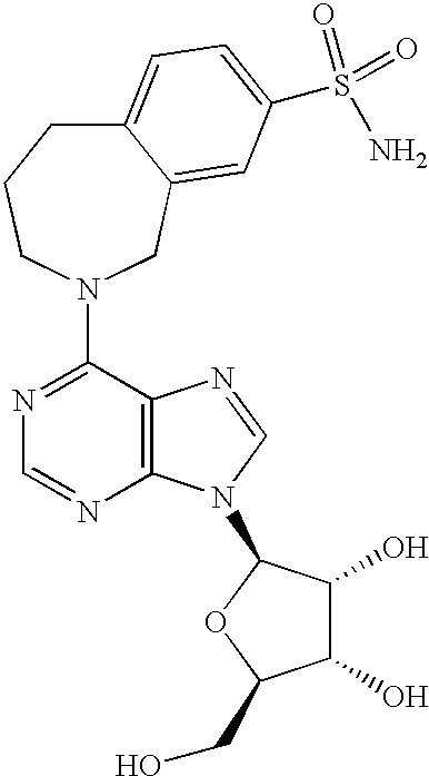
C1C2=CC=C(S(=O)(=O)N)C=C2CN(C2=NC=NC3=C2N=CN3C2C(O)C(O)C(CO)O2)CC1
